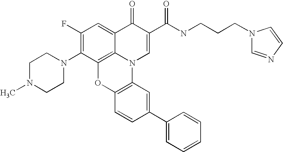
C1(F)=C(N2CCN(C)CC2)C2=C3C(=C1)C(=O)C(C(NCCCN1C=NC=C1)=O)=CN3C1=C(O2)C=CC(C2=CC=CC=C2)=C1
